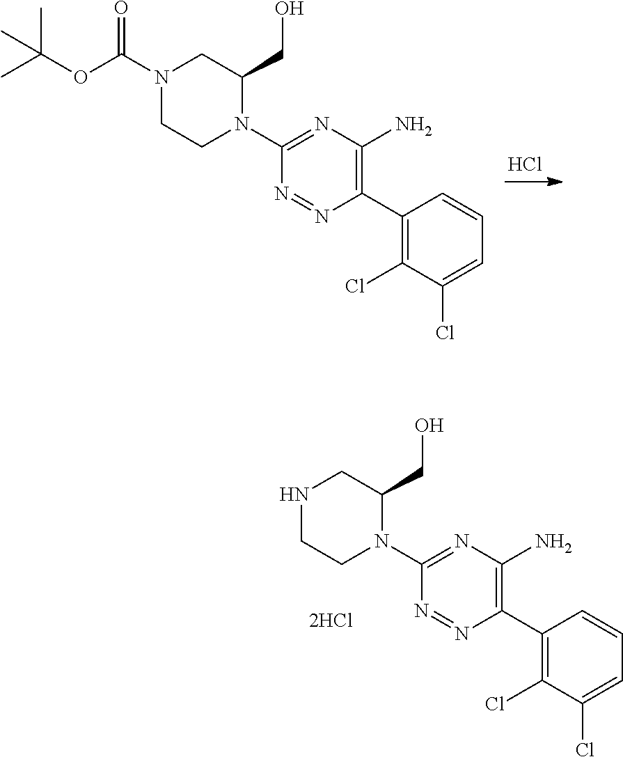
C1(C2=C(N)N=C(N3C(CO)CNCC3)N=N2)=C(Cl)C(Cl)=CC=C1.Cl.C1(C2=C(N)N=C(N3C(CO)CN(C(OC(C)(C)C)=O)CC3)N=N2)=C(Cl)C(Cl)=CC=C1
